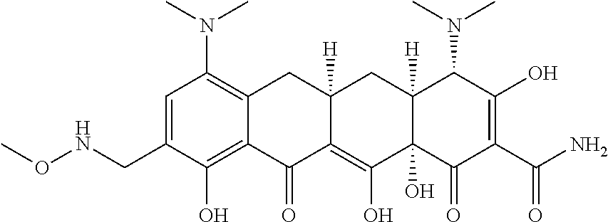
C1=C(CNOC)C(O)=C2C(=C1N(C)C)CC1([H])C(=C(O)C3(O)C([H])(C1)C(N(C)C)C(O)=C(C(=O)N)C3=O)C2=O
